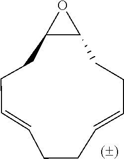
C1=CCCC2C(CCC=CCC1)O2
